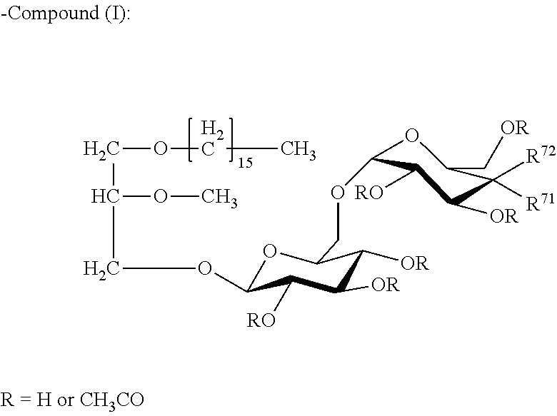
C(OCC)C(COC1OC(COC2OC(C[OR])C([R72])([R71])C([OR])C2[RO])C([OR])C([OR])C1[RO])OC
